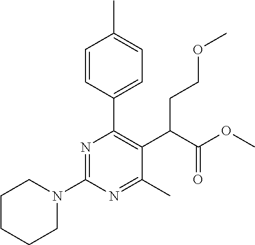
C1CCCN(C2=NC(C3=CC=C(C)C=C3)=C(C(C(OC)=O)CCOC)C(C)=N2)C1
